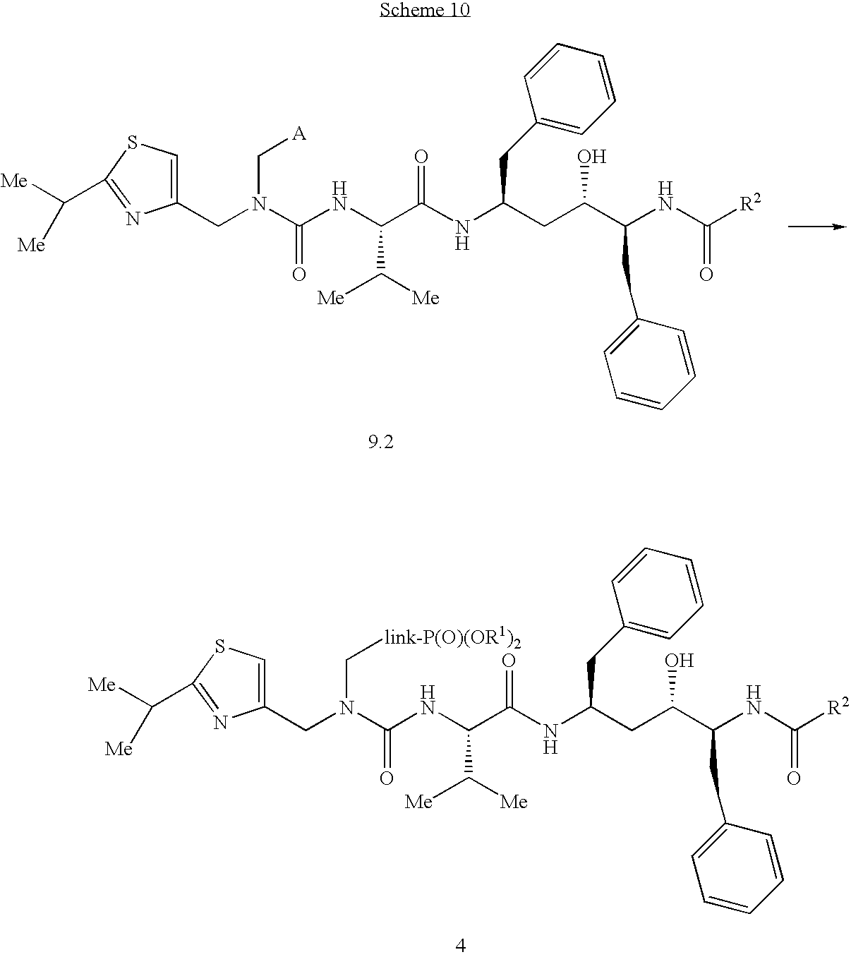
C(C(NC(C(NC(N(C[link-P(O)(OR1)2])CC1=CSC(C([Me])[Me])=N1)=O)C([Me])[Me])=O)CC(C(NC([R2])=O)CC1=CC=CC=C1)O)C1=CC=CC=C1.C(C(NC(C(NC(N(C[A])CC1=CSC(C([Me])[Me])=N1)=O)C([Me])[Me])=O)CC(C(NC([R2])=O)CC1=CC=CC=C1)O)C1=CC=CC=C1
